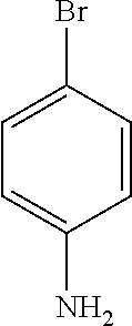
C1(Br)=CC=C(N)C=C1
